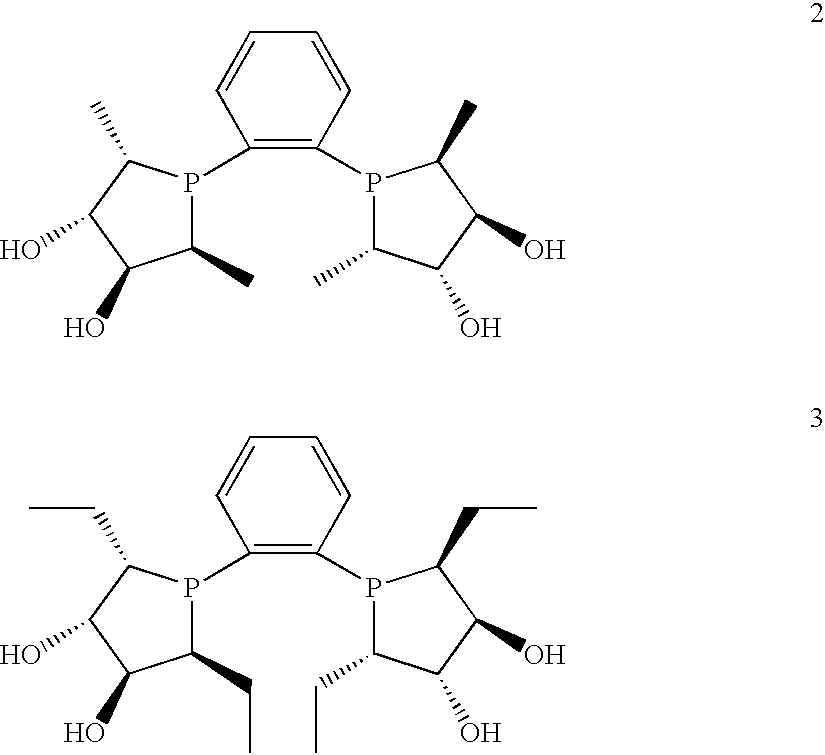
C1(C)P(C2=C(P3C(C)C(O)C(O)C3C)C=CC=C2)C(C)C(O)C1O.C1(CC)P(C2=C(P3C(CC)C(O)C(O)C3CC)C=CC=C2)C(CC)C(O)C1O
